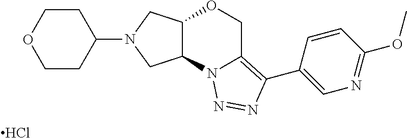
Cl.C1(N2CC3C(C2)N2C(=C(C4=CN=C(OC)C=C4)N=N2)CO3)CCOCC1
